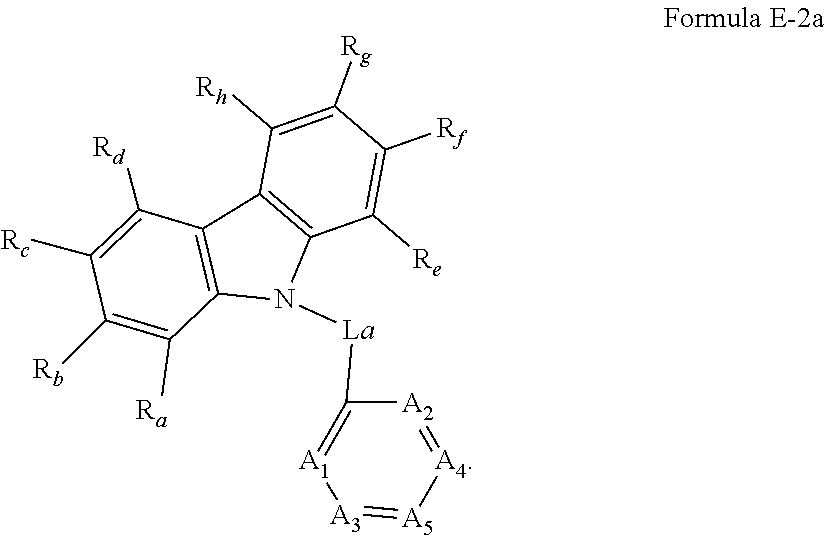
C1([La]N2C3=C(C4=C2C([Ra])=C([Rb])C([Rc])=C4[Rd])C([Rh])=C([Rg])C([Rf])=C3[Re])=[A1][A3]=[A5][A4]=[A2]1
